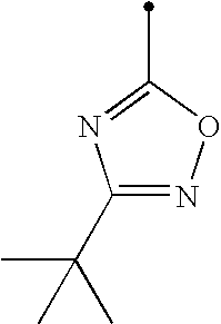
C1(C(C)(C)C)=NOC(C)=N1
